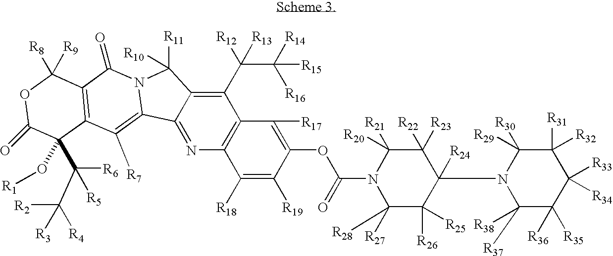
C1(C(C([R14])([R16])[R15])([R12])[R13])=C2C(=NC3=C1C([R17])=C(OC(=O)N1C([R27])([R28])C([R26])([R25])C([R24])(N4C([R37])([R38])C([R35])([R36])C([R34])([R33])C([R31])([R32])C4([R30])[R29])C([R22])([R23])C1([R21])[R20])C([R19])=C3[R18])C1=C([R7])C3=C(C(=O)N1C2([R11])[R10])C([R8])([R9])OC(=O)C3(C(C([R3])([R4])[R2])([R5])[R6])O[R1]
